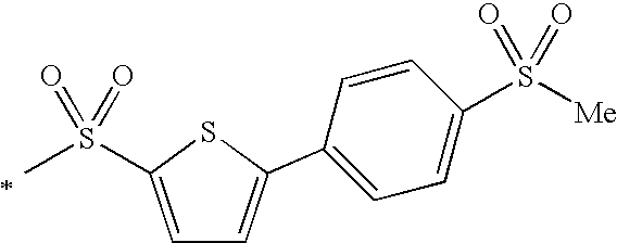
C1=C(S(=O)(=O)C)SC(C2=CC=C(S([Me])(=O)=O)C=C2)=C1
